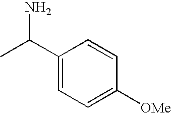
C1(C(C)N)=CC=C([OMe])C=C1
